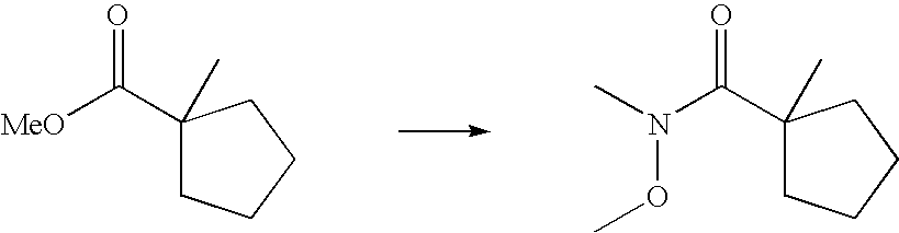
C1(C([MeO])=O)(C)CCCC1.C1(C(N(C)OC)=O)(C)CCCC1
